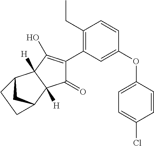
C1(CC)=C(C2=C(O)C3([H])C([H])(C2=O)C2CC3CC2)C=C(OC2=CC=C(Cl)C=C2)C=C1
